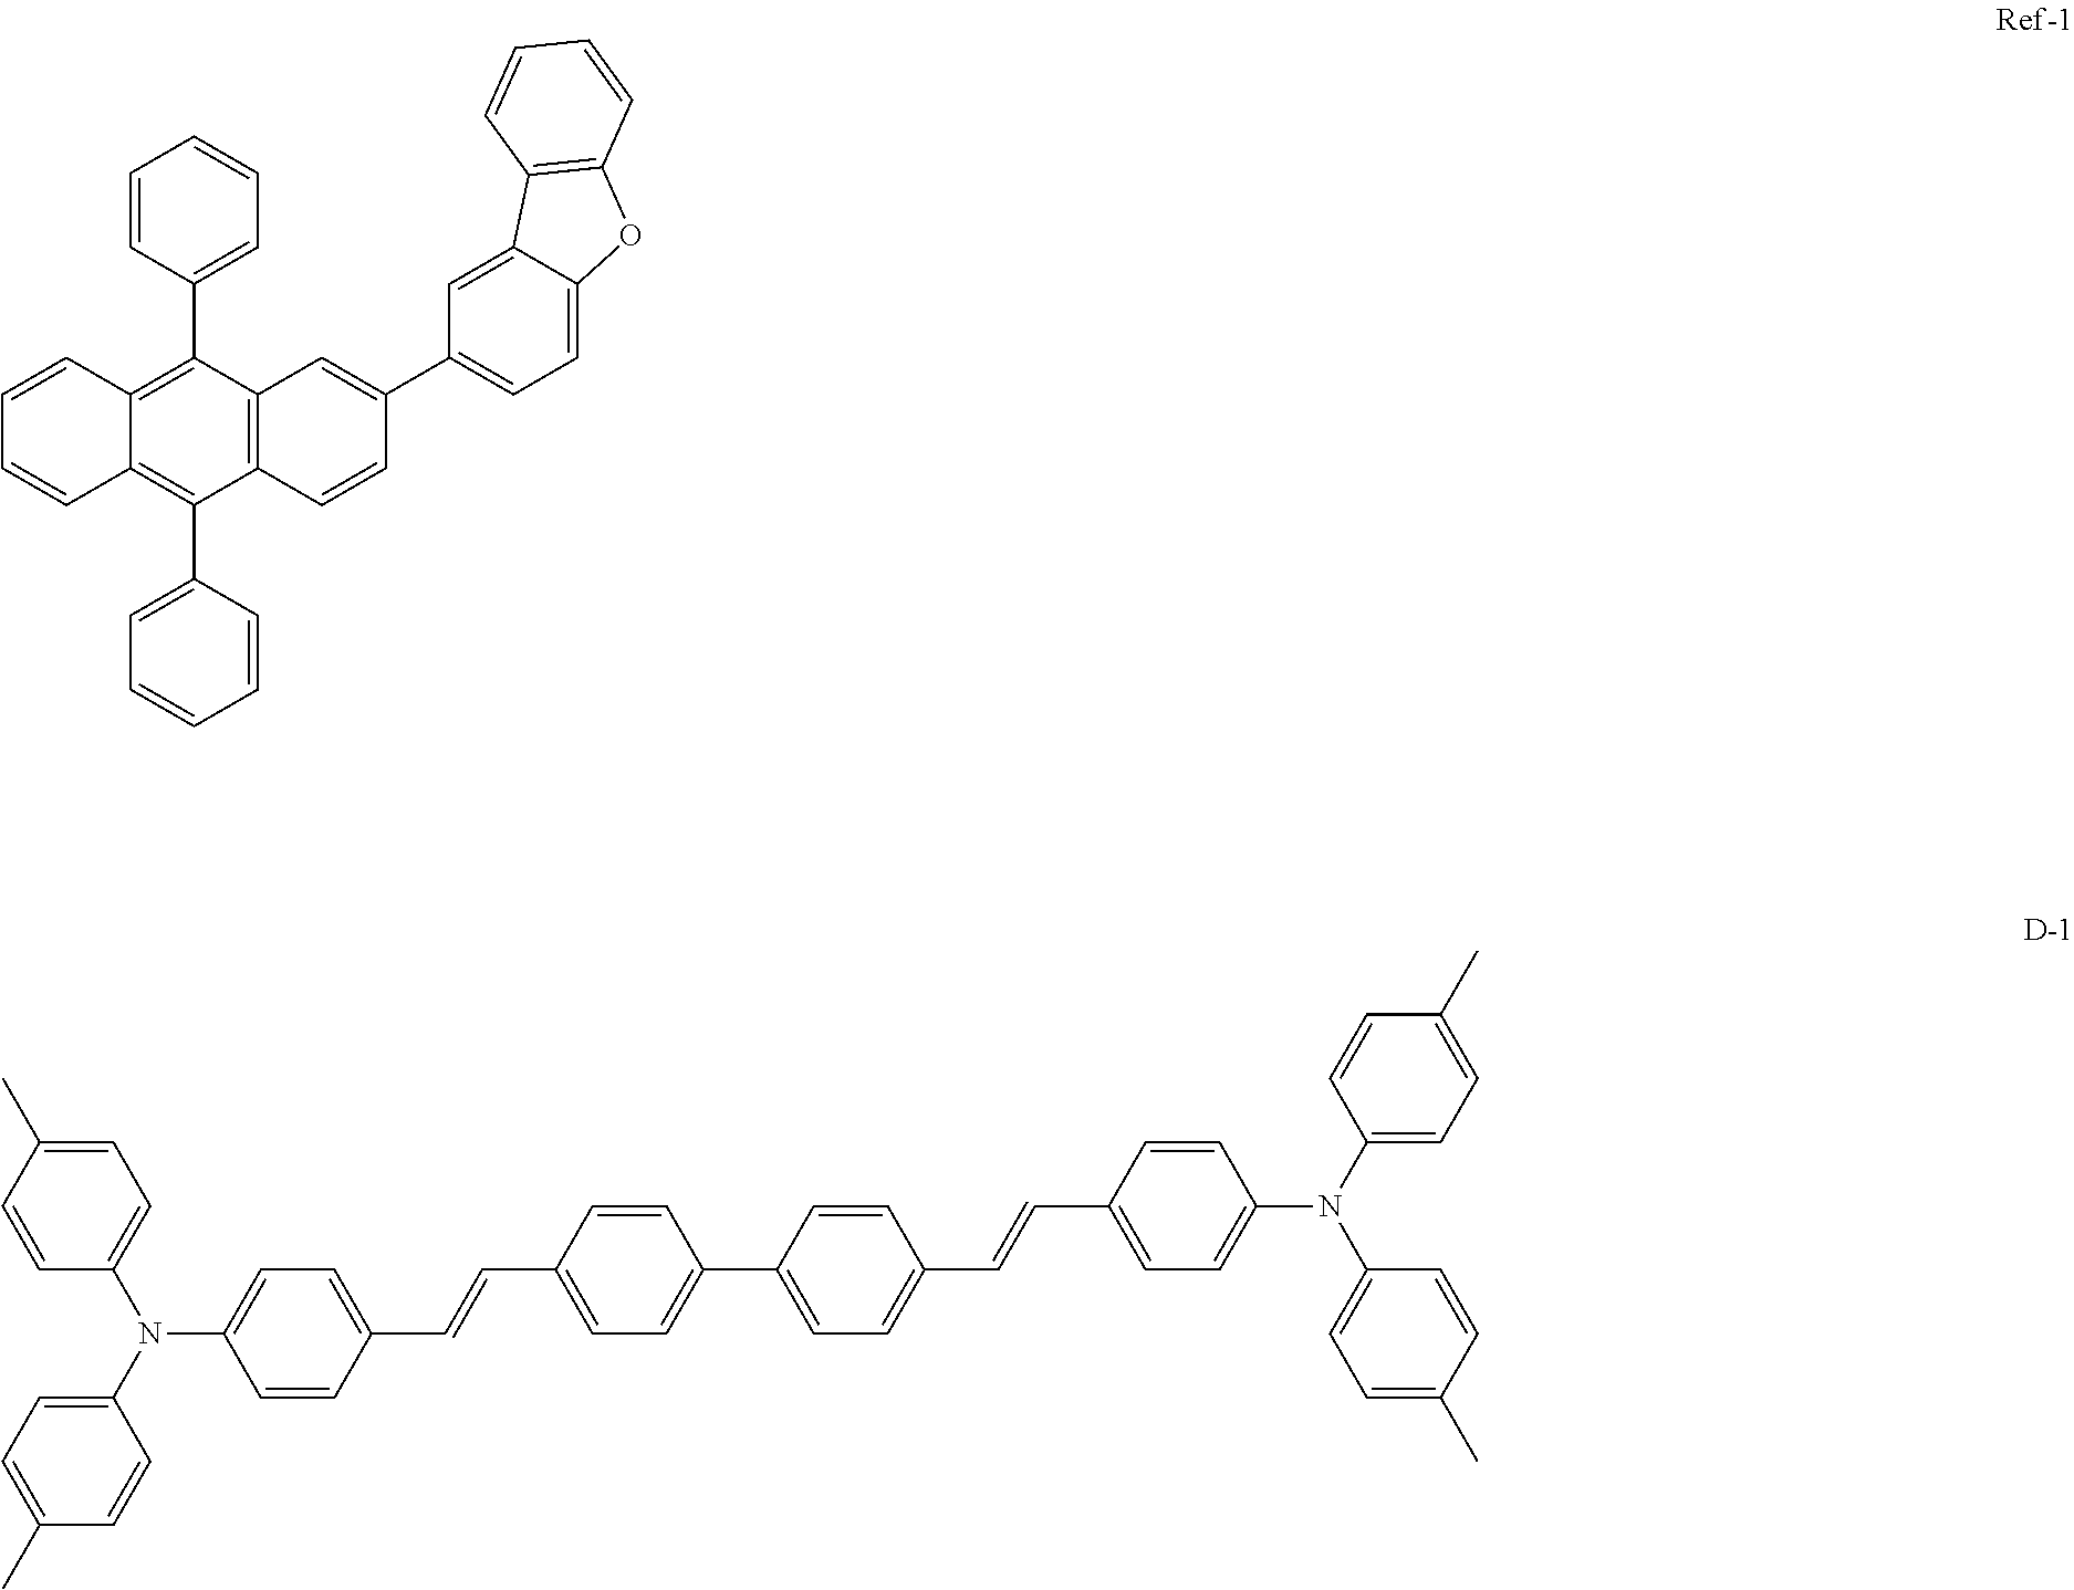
C12=C(C3=CC=CC=C3)C3=C(C(C4=CC=CC=C4)=C1C=CC=C2)C=C(C1=CC=C2C(=C1)C1=C(O2)C=CC=C1)C=C3.C1(C=CC2=CC=C(N(C3=CC=C(C)C=C3)C3=CC=C(C)C=C3)C=C2)=CC=C(C2=CC=C(C=CC3=CC=C(N(C4=CC=C(C)C=C4)C4=CC=C(C)C=C4)C=C3)C=C2)C=C1
